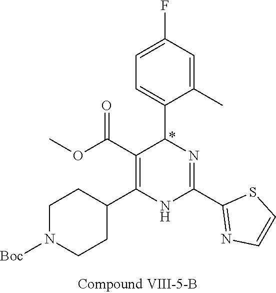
C1=C(C)C(C2N=C(C3=NC=CS3)NC(C3CCN([Boc])CC3)=C2C(OC)=O)=CC=C1F
